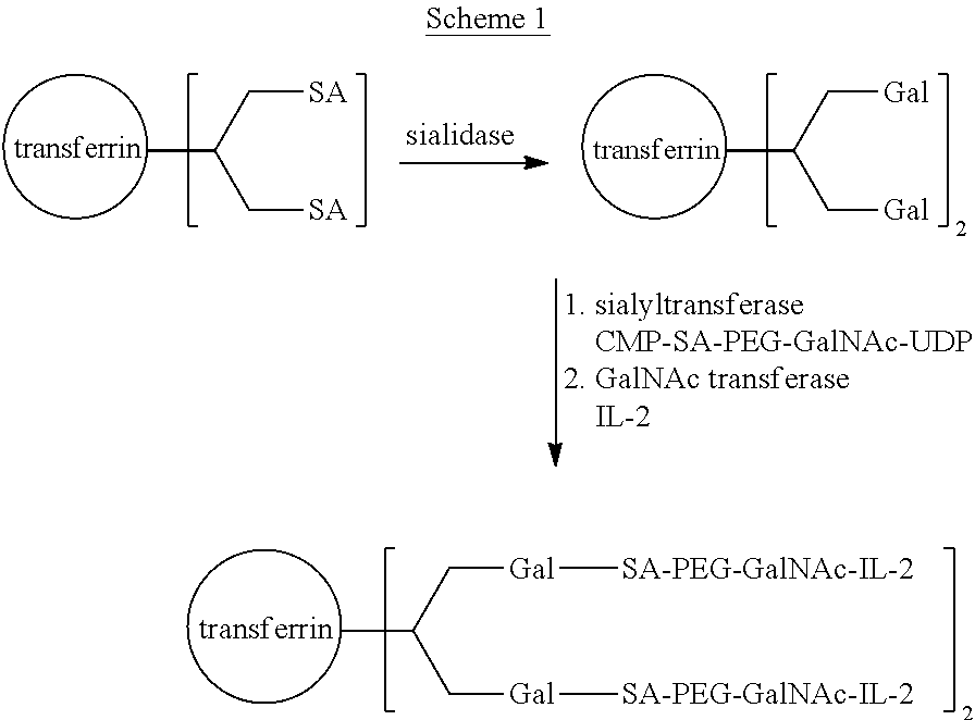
CC(C[Gal][SA-PEG-GalNAc-IL-2])C[Gal][SA-PEG-GalNAc-IL-2].CC(C[SA])C[SA].CC(C[Gal])C[Gal]
